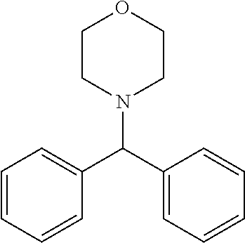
C1(C(N2CCOCC2)C2=CC=CC=C2)=CC=CC=C1
